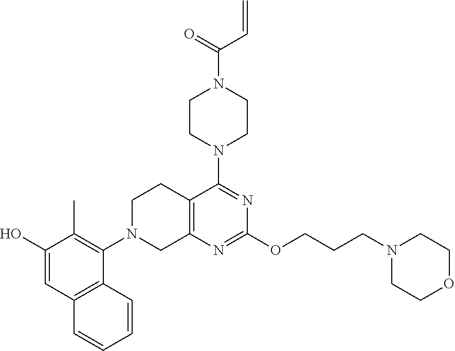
C12=C(N=C(OCCCN3CCOCC3)N=C1N1CCN(C(=O)C=C)CC1)CN(C1=C(C)C(O)=CC3=C1C=CC=C3)CC2
